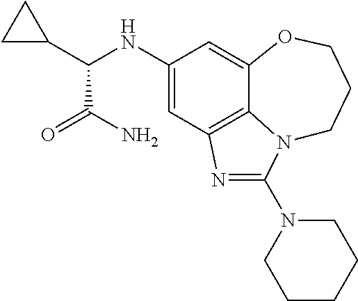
C1(NC(C2CC2)C(N)=O)=CC2=C3C(=C1)OCCCN3C(N1CCCCC1)=N2
